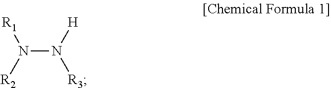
N(N([H])[R3])([R1])[R2]
